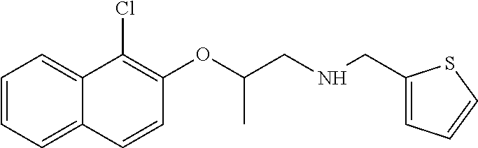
C1=CC=C2C(=C1)C(Cl)=C(OC(CNCC1=CC=CS1)C)C=C2
